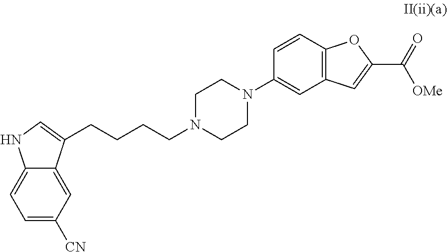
C1=C([CN])C=C2C(=C1)NC=C2CCCCN1CCN(C2=CC3=C(C=C2)OC(C(=O)[OMe])=C3)CC1
